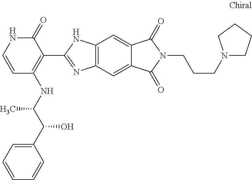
C12=C(C=C3C(=C1)C(=O)N(CCCN1CCCC1)C3=O)N=C(C1=C(NC(C(O)C3=CC=CC=C3)C)C=CNC1=O)N2
